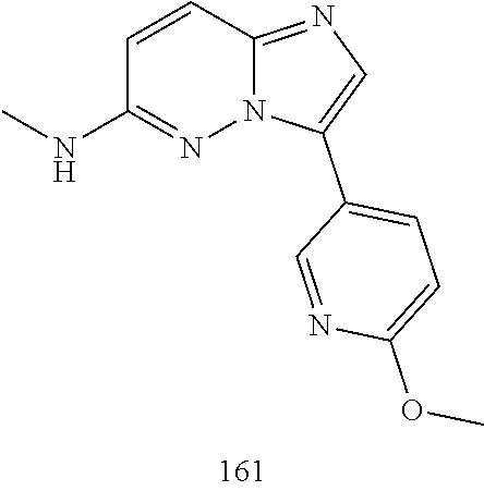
C12=NC=C(C3=CC=C(OC)N=C3)N1N=C(NC)C=C2
